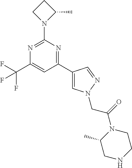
C1(C2=CN(CC(=O)N3C(C)CNCC3)N=C2)=NC(N2C(C)CC2)=NC(C(F)(F)F)=C1
